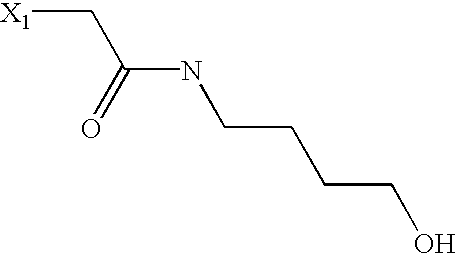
[X1]CC(NCCCCO)=O
